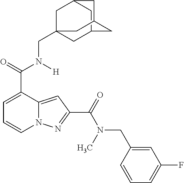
C1=C(C(=O)N([H])CC23CC4CC(C2)CC(C4)C3)C2=CC(C(=O)N(C)CC3=CC(F)=CC=C3)=NN2C=C1
